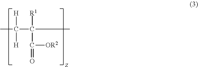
[H]C([H])(C(C)([R1])C([OR2])=O)C
